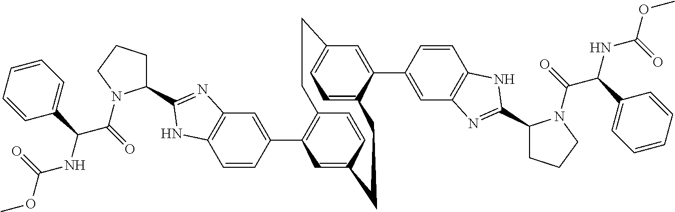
C1=CC(C2=C3C=CC(=C2)CCC2=CC=C(C=C2C2=CC4=C(C=C2)NC(C2CCCN2C(C(NC(OC)=O)C2=CC=CC=C2)=O)=N4)CC3)=CC2=C1NC(C1CCCN1C(C(NC(OC)=O)C1=CC=CC=C1)=O)=N2
